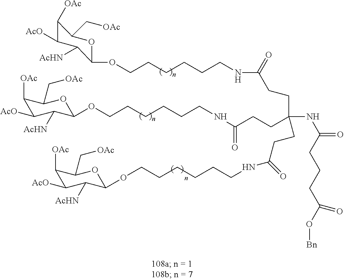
C1([OAc])C([AcO])C([AcHN])C(OCCCCCCNC(CCC(NC(CCCC(O[Bn])=O)=O)(CCC(NCCCCCCOC2C([AcHN])C([AcO])C([OAc])C(C[OAc])O2)=O)CCC(NCCCCCCOC2OC(C[OAc])C([OAc])C([AcO])C2[AcHN])=O)=O)OC1C[OAc]
